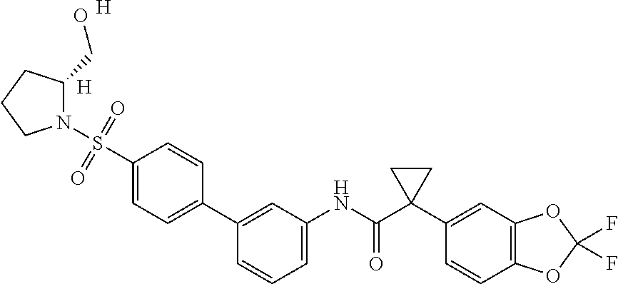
C1=C(NC(C2(C3=CC4=C(C=C3)OC(F)(F)O4)CC2)=O)C=C(C2=CC=C(S(=O)(=O)N3C(CO)CCC3)C=C2)C=C1.[H].[H]
